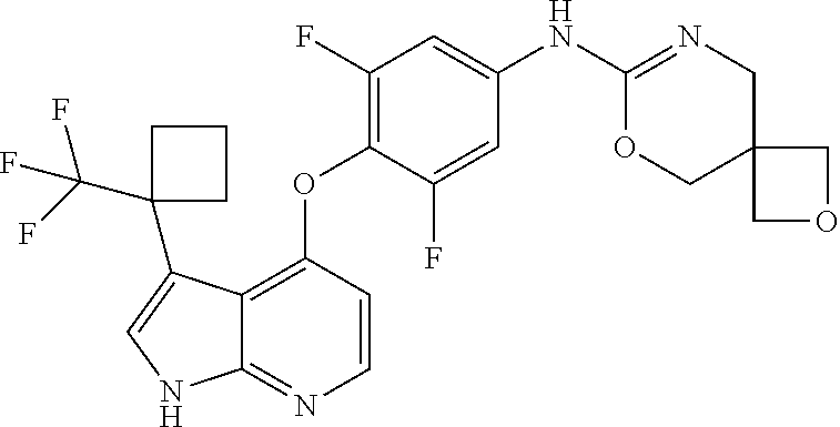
C12=C(OC3=C(F)C=C(NC4=NCC5(CO4)COC5)C=C3F)C=CN=C1NC=C2C1(C(F)(F)F)CCC1
